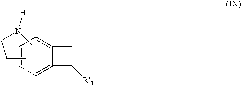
C1=CC=C2C(=C1)CC2[R1].CCCN(C)[H]
